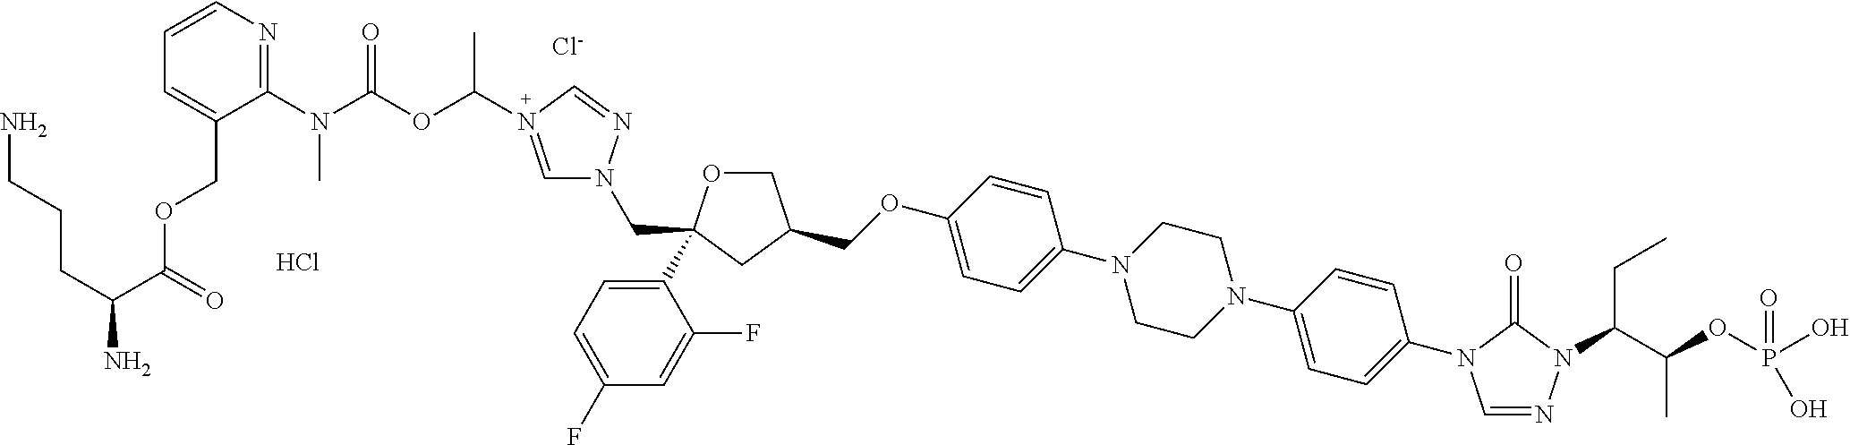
C(OC1=CC=C(N2CCN(C3=CC=C(N4C=NN(C(CC)C(OP(O)(=O)O)C)C4=O)C=C3)CC2)C=C1)C1COC(C2=CC=C(F)C=C2F)(CN2C=N(C(C)OC(N(C3=NC=CC=C3COC(C(CCCN)N)=O)C)=O)C=N2)C1.[Cl-].Cl
